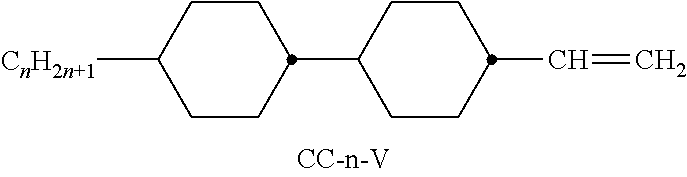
C(C1CCC(C2CCC([CnH2n+1])CC2)CC1)=C
